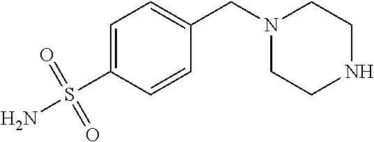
C1=C(S(N)(=O)=O)C=CC(CN2CCNCC2)=C1
